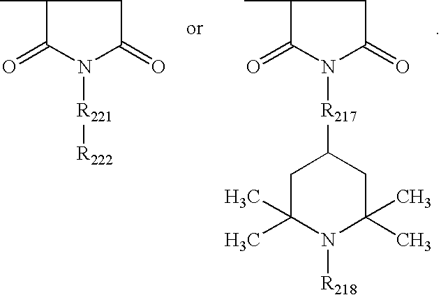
C1(C)C(=O)N([R217]C2CC(C)(C)N([R218])C(C)(C)C2)C(=O)C1.C1(C)C(=O)N([R221][R222])C(=O)C1
